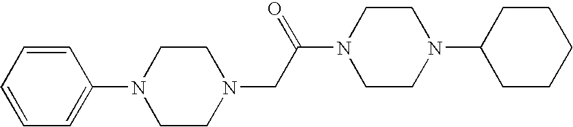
C1=CC=CC=C1N1CCN(CC(N2CCN(C3CCCCC3)CC2)=O)CC1
